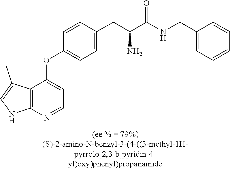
C12=C(N=CC=C1OC1=CC=C(CC(C(NCC3=CC=CC=C3)=O)N)C=C1)NC=C2C
